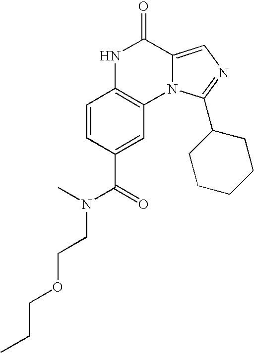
C1=CC(C(=O)N(C)CCOCCC)=CC2=C1NC(=O)C1=CN=C(C3CCCCC3)N21
